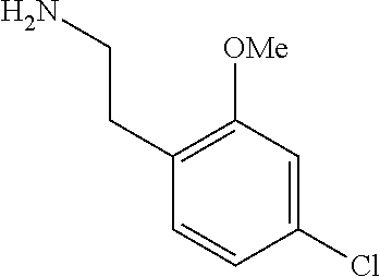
C1(CCN)=C([OMe])C=C(Cl)C=C1
